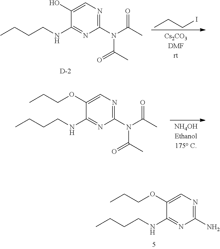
C1(OCCC)=CN=C(N)N=C1NCCCC.C1(OCCC)=CN=C(N(C(C)=O)C(C)=O)N=C1NCCCC.C1(O)=CN=C(N(C(C)=O)C(C)=O)N=C1NCCCC.CCCI.[D]
